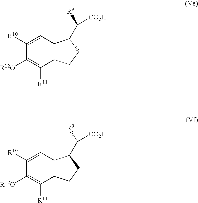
C1([R10])=CC2=C(C([R11])=C1[R12O])CCC2C([R9])[CO2H].C1([R10])=CC2=C(C([R11])=C1[R12O])CCC2C([R9])[CO2H]
